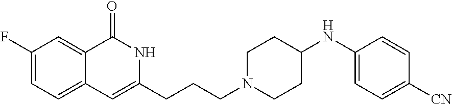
C1=C(F)C=C2C(=C1)C=C(CCCN1CCC(NC3=CC=C([CN])C=C3)CC1)NC2=O
